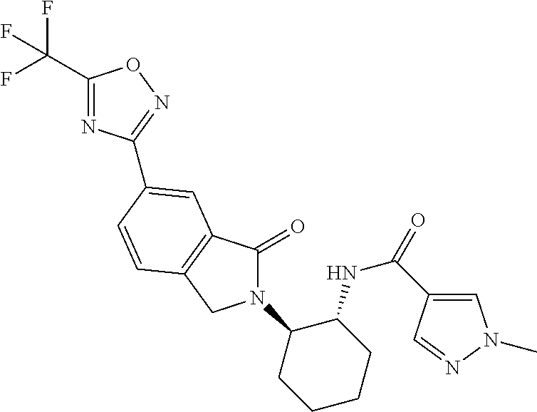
C1(C(F)(F)F)=NC(C2=CC3=C(CN(C4CCCCC4NC(=O)C4=CN(C)N=C4)C3=O)C=C2)=NO1
